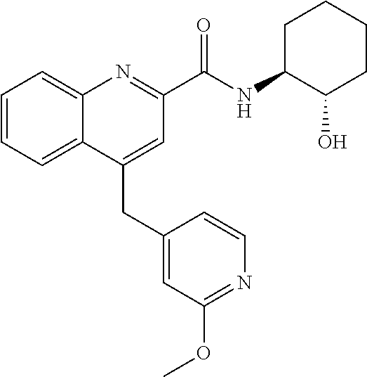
C(C1=CC(C(NC2C(O)CCCC2)=O)=NC2=CC=CC=C12)C1=CC(OC)=NC=C1
